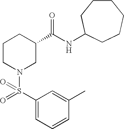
C1(C)=CC(S(=O)(N2CC(C(NC3CCCCCC3)=O)CCC2)=O)=CC=C1
